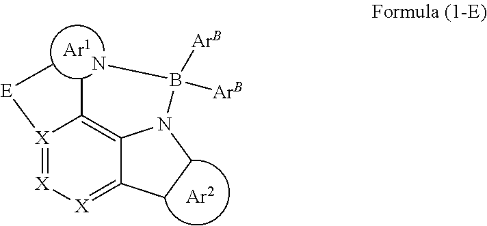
[X]1([E]C)=[X][X]=C2C(=C1C)N(B(N)([ArB])[ArB])CC2.[Ar1]
